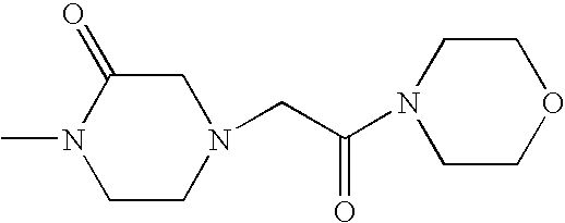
C1CN(CC(N2CCOCC2)=O)CC(=O)N1C
